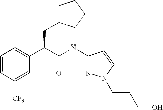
C1=CC([CF3])=CC(C(C(NC2=NN(CCCO)C=C2)=O)CC2CCCC2)=C1
